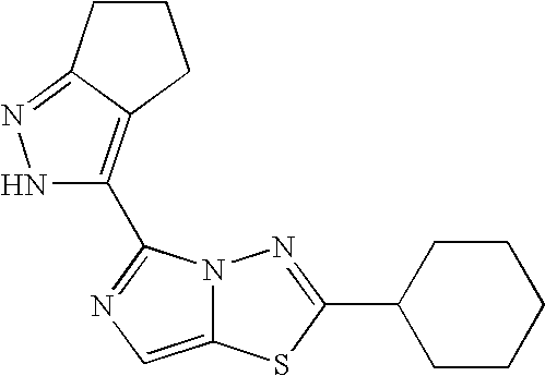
N12C(=CN=C1C1=C3C(=NN1)CCC3)SC(C1CCCCC1)=N2
